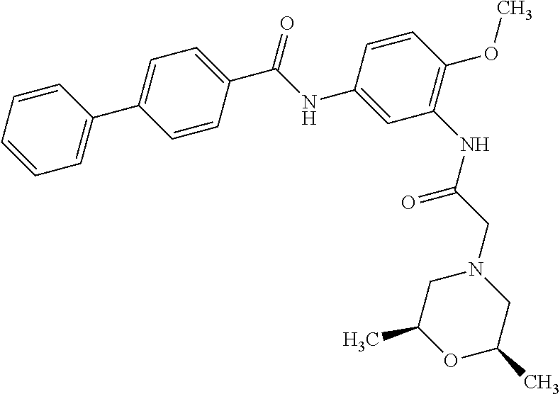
C1(NC(C2=CC=C(C3=CC=CC=C3)C=C2)=O)=CC(NC(CN2CC(C)OC(C)C2)=O)=C(OC)C=C1
